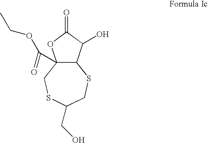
C12(C(=O)OCC)C(C(O)C(=O)O1)SCC(CO)SC2
